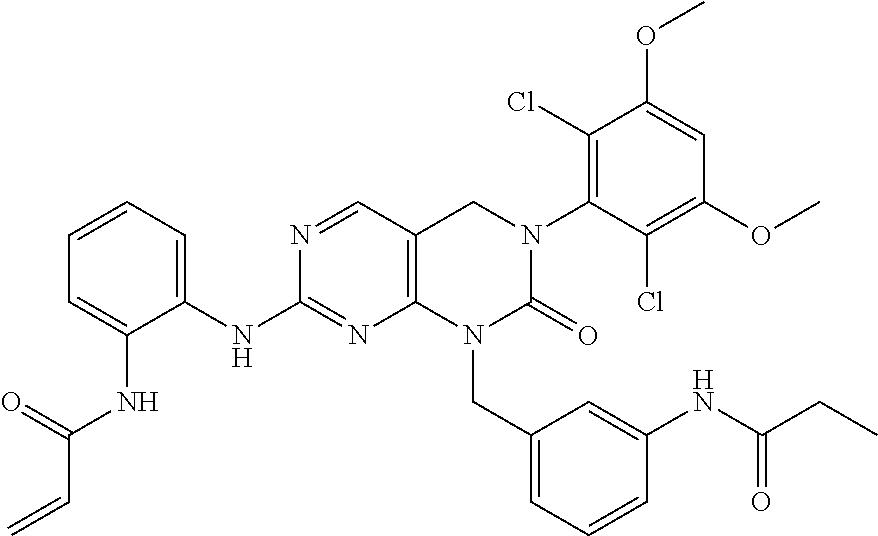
C1=CC=C(NC2=NC3=C(C=N2)CN(C2=C(Cl)C(OC)=CC(OC)=C2Cl)C(=O)N3CC2=CC=CC(NC(CC)=O)=C2)C(NC(C=C)=O)=C1
